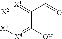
[X2]=[X3][X4]=C(C(=[X1])C=O)O
